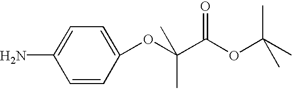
C1(OC(C(OC(C)(C)C)=O)(C)C)=CC=C(N)C=C1
